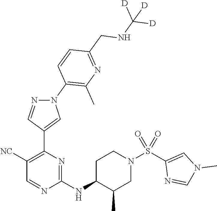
C1(NC2C(C)CN(S(C3=CN(C)C=N3)(=O)=O)CC2)=NC(C2=CN(C3=C(C)N=C(CNC([D])([D])[D])C=C3)N=C2)=C([NC])C=N1
